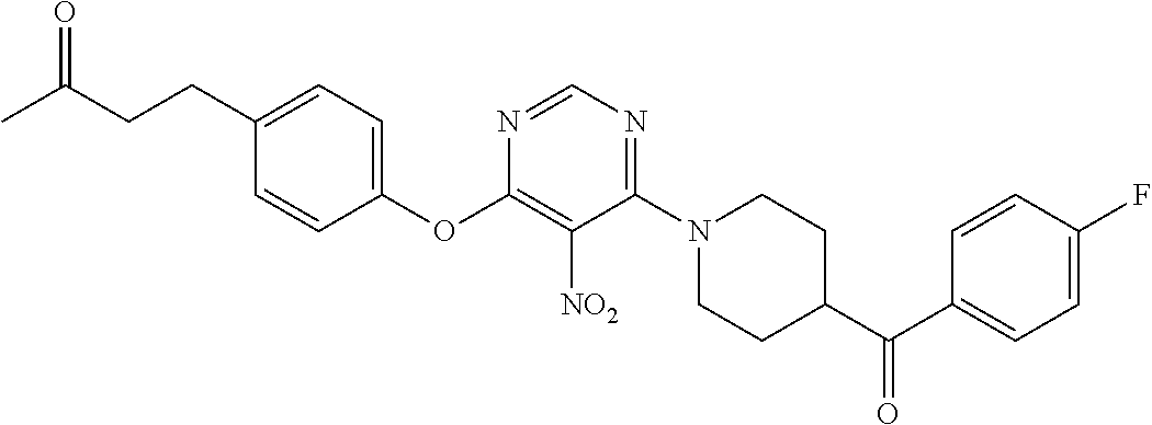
C1(OC2=C([NO2])C(N3CCC(C(C4=CC=C(F)C=C4)=O)CC3)=NC=N2)=CC=C(CCC(C)=O)C=C1
